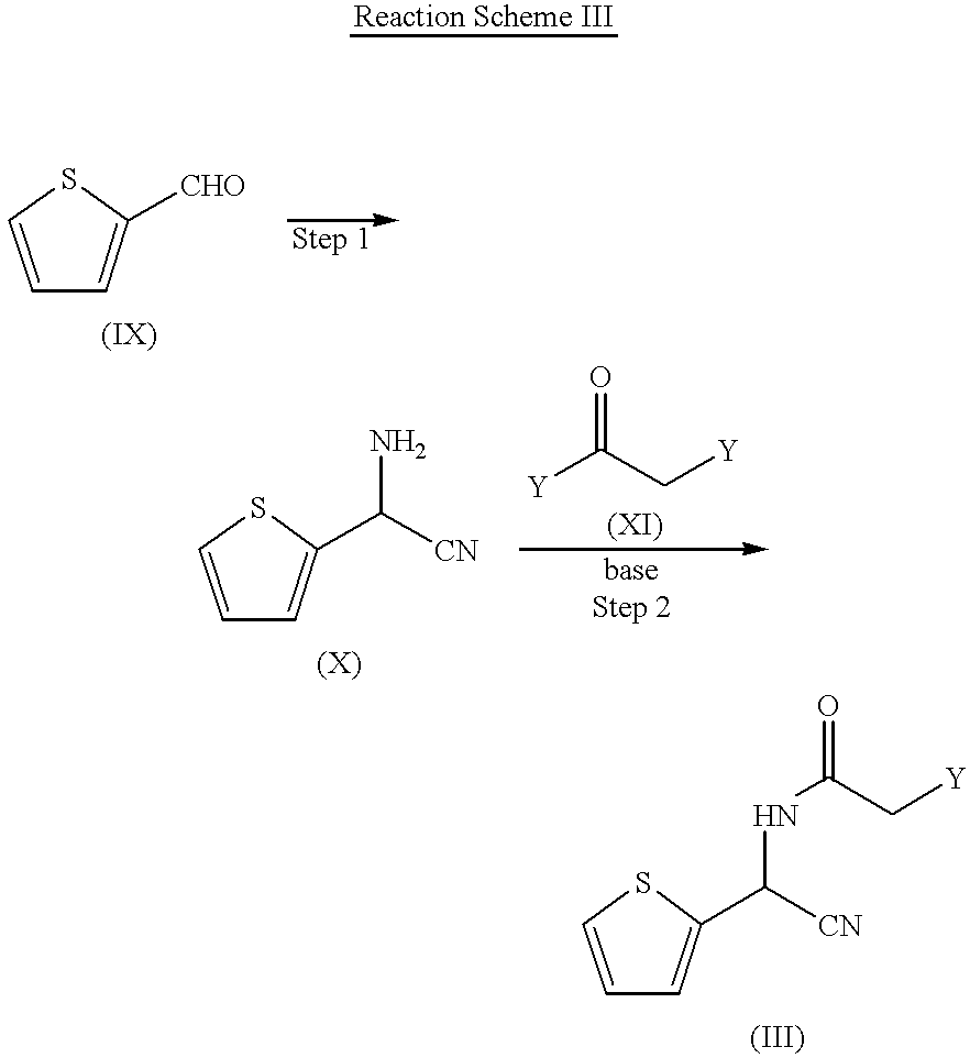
[Reaction Scheme III].C1=CC=C([CHO])S1.C1=CC=C(C([CN])NC(=O)C[Y])S1.C1=CC=C(C([CN])N)S1.[Y]C(C[Y])=O
